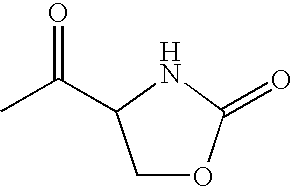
C1OC(=O)NC1C(C)=O
